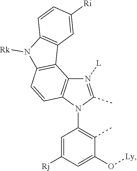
C1=C([Rj])C=C(O[Ly])C(C)=C1N1C(C)=N([L])C2=C1C=CC1=C2C2=C(N1[Rk])C=CC([Ri])=C2
